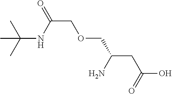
O(CC(CC(O)=O)N)CC(=O)NC(C)(C)C
